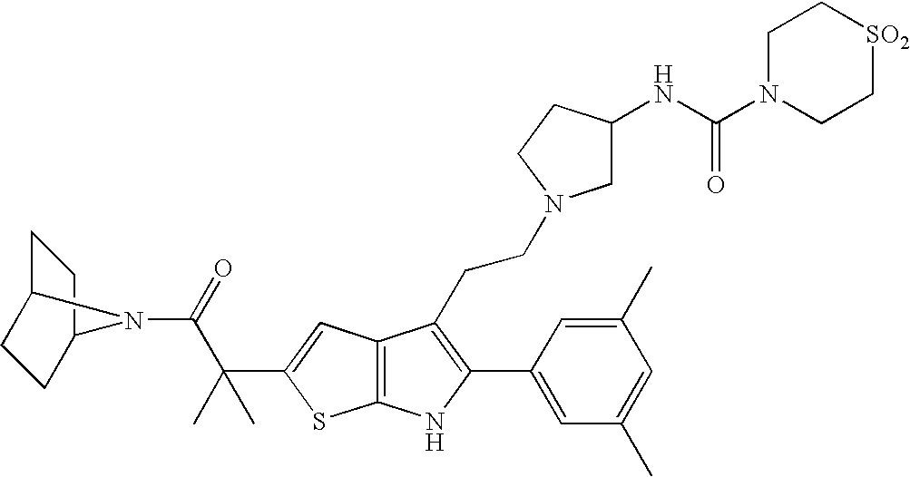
C1C2CCC(C1)N2C(=O)C(C1=CC2=C(S1)NC(C1=CC(C)=CC(C)=C1)=C2CCN1CC(NC(N2CC[SO2]CC2)=O)CC1)(C)C
